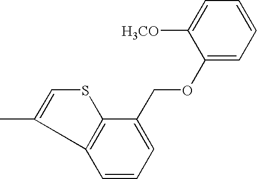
O(CC1=CC=CC2=C1SC=C2C)C1=CC=CC=C1[H3CO]
